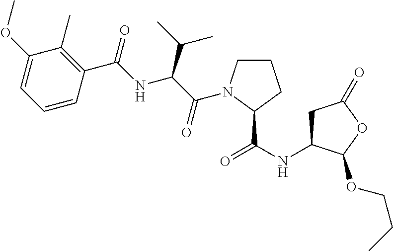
C1(OC)=CC=CC(C(=O)NC(C(C)C)C(=O)N2CCCC2C(NC2CC(=O)OC2OCCC)=O)=C1C
